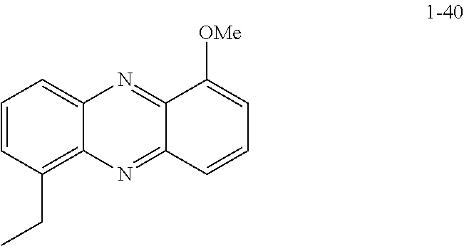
C1=CC(CC)=C2C(=C1)N=C1C(=N2)C=CC=C1[OMe]
